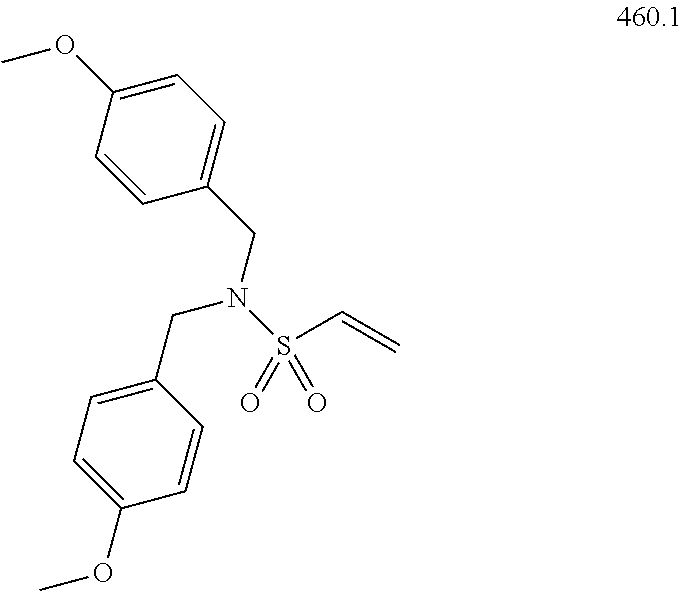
C1=C(OC)C=CC(CN(S(=O)(C=C)=O)CC2=CC=C(OC)C=C2)=C1
